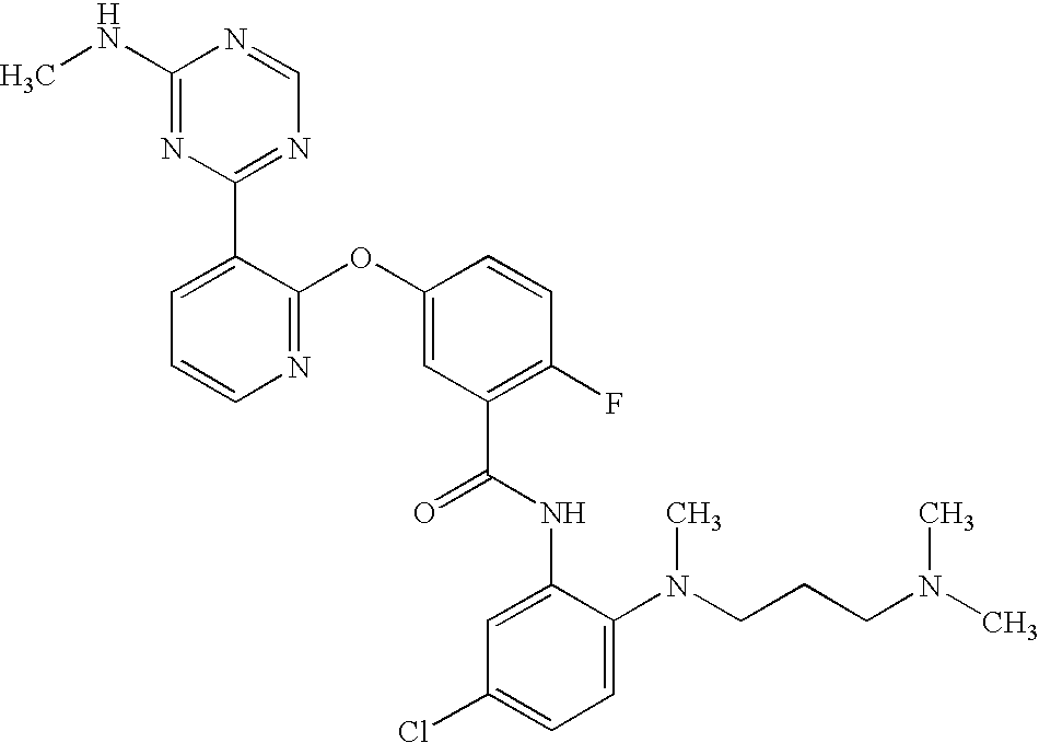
N1=C(OC2=CC(C(NC3=CC(Cl)=CC=C3N(CCCN(C)C)C)=O)=C(F)C=C2)C(C2=NC=NC(NC)=N2)=CC=C1
